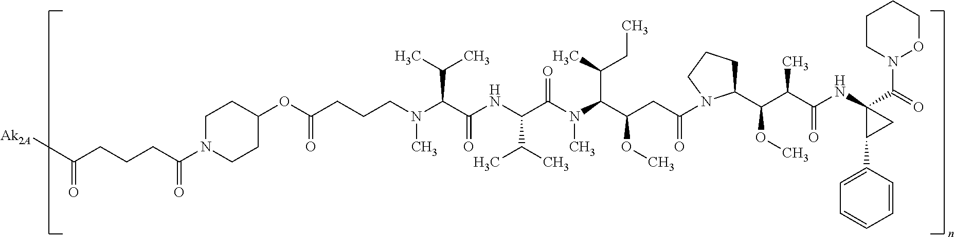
CN(C(C(NC(C(N(C(C(CC(N1C(C(C(C(NC2(C(N3OCCCC3)=O)C(C3=CC=CC=C3)C2)=O)C)OC)CCC1)=O)OC)C(C)CC)C)=O)C(C)C)=O)C(C)C)CCCC(OC1CCN(C(CCCC([Ak2A])=O)=O)CC1)=O
